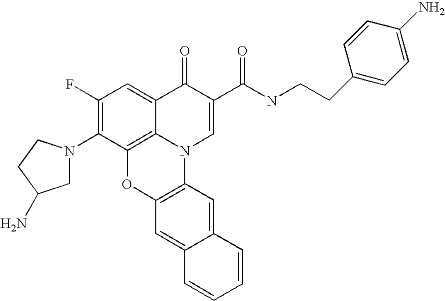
C1(F)=C(N2CC(N)CC2)C2=C3C(=C1)C(=O)C(C(NCCC1=CC=C(N)C=C1)=O)=CN3C1=C(O2)C=C2C(=C1)C=CC=C2
